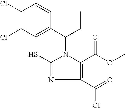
C1(Cl)=C(Cl)C=C(C(CC)N2C(S)=NC(C(=O)Cl)=C2C(OC)=O)C=C1
